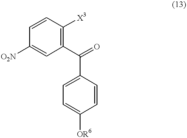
C1([O2N])=CC(C(=O)C2=CC=C([OR6])C=C2)=C([X3])C=C1
